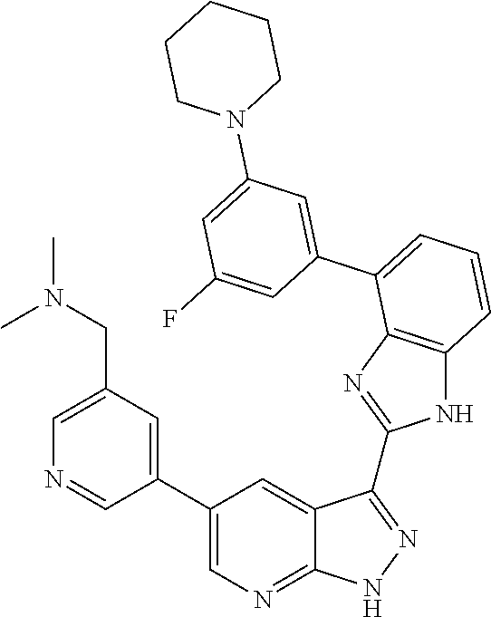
C1=C(CN(C)C)C=C(C2=CN=C3C(=C2)C(C2=NC4=C(N2)C=CC=C4C2=CC(N4CCCCC4)=CC(F)=C2)=NN3)C=N1
